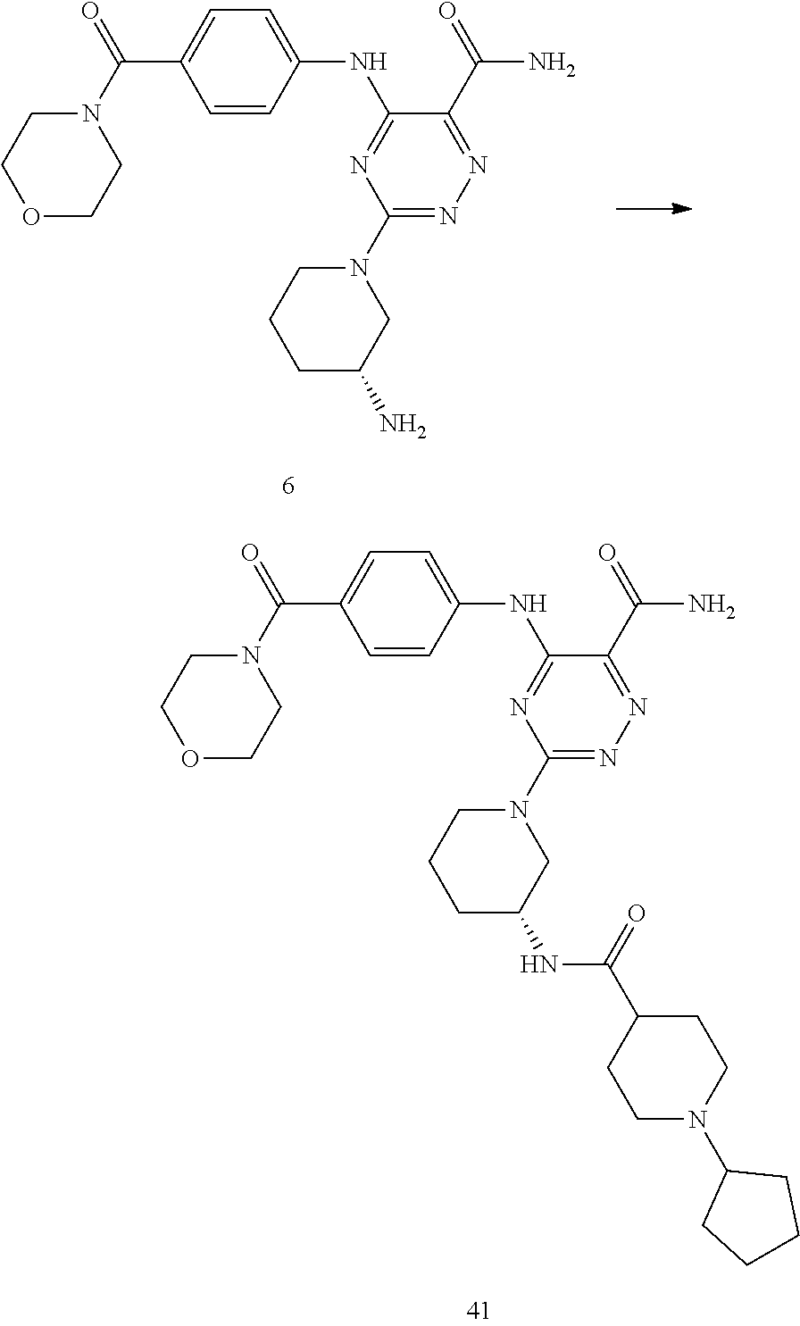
O1CCN(C(=O)C2=CC=C(NC3=NC(N4CCCC(N)C4)=NN=C3C(=O)N)C=C2)CC1.O1CCN(C(=O)C2=CC=C(NC3=NC(N4CCCC(NC(C5CCN(C6CCCC6)CC5)=O)C4)=NN=C3C(=O)N)C=C2)CC1
